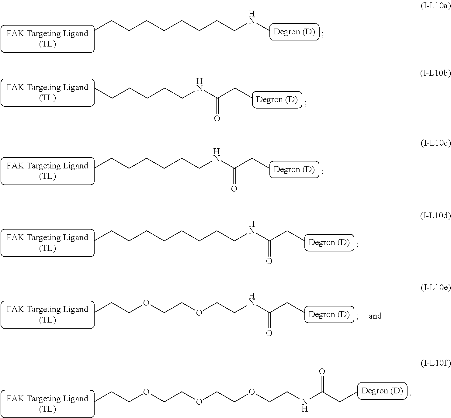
CCCCCCCCCNC.CCCCCCNC(CC)=O.CCCCCCCNC(CC)=O.CCCCCCCCCNC(CC)=O.CCCOCCOCCOCCNC(CC)=O.CCCOCCOCCNC(CC)=O
